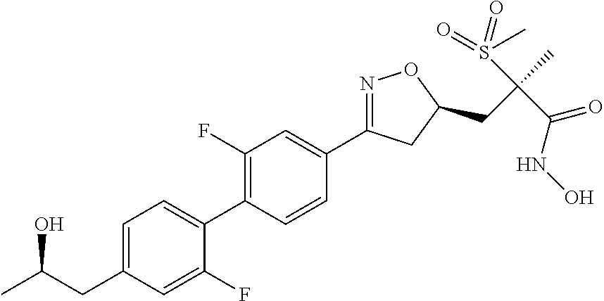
C1(C2=CC=C(CC(C)O)C=C2F)=C(F)C=C(C2=NOC(CC(C)(S(=O)(C)=O)C(NO)=O)C2)C=C1
